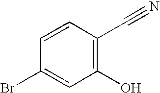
C1(O)=C(C#N)C=CC(Br)=C1
